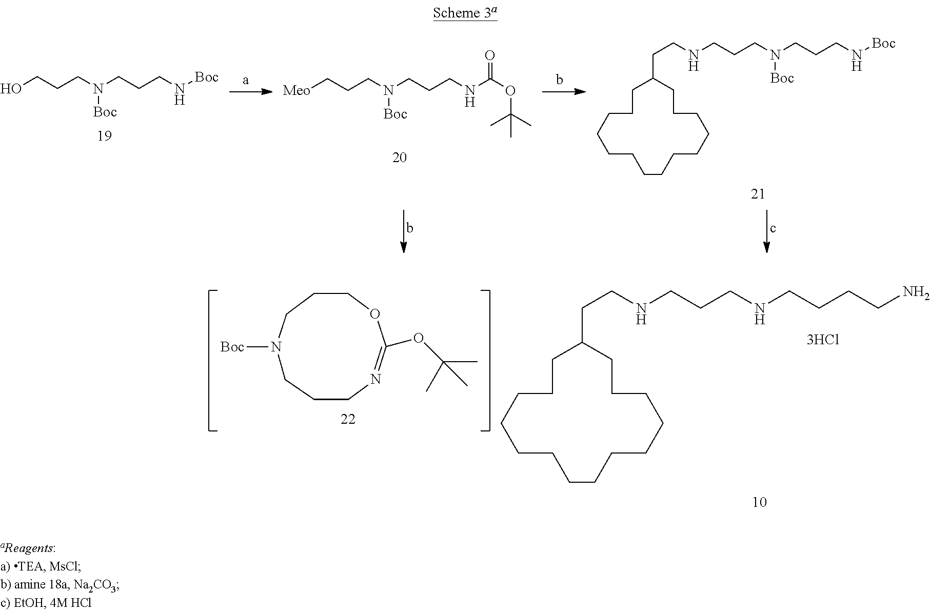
C1CCN([Boc])CCCOC(OC(C)(C)C)=N1.C1C(CCNCCCNCCCCN)CCCCCCCCCCCCC1.C1C(CCNCCCN(CCCN[Boc])[Boc])CCCCCCCCCCCCC1.OCCCN(CCCN[Boc])[Boc].[Meo]CCCN(CCCNC(=O)OC(C)(C)C)[Boc]
